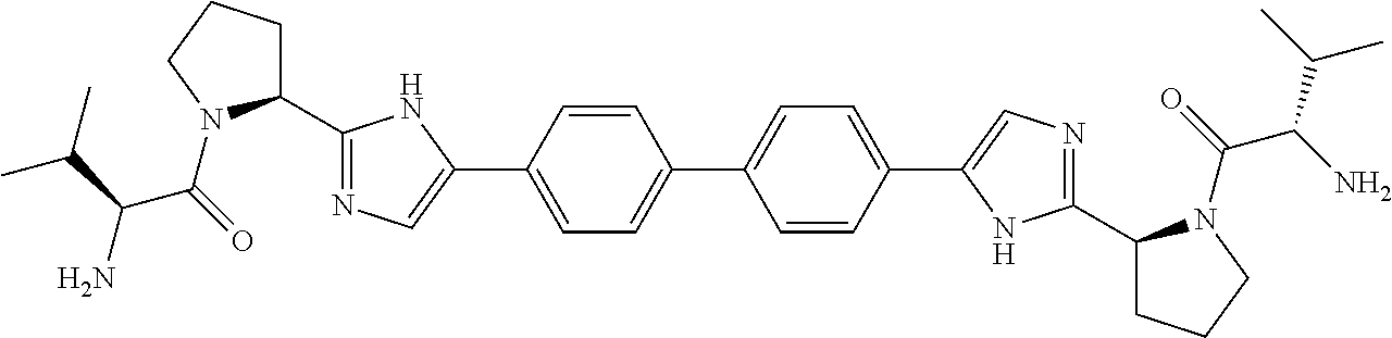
C1(C2=NC=C(C3=CC=C(C4=CC=C(C5=CN=C(C6CCCN6C(C(C(C)C)N)=O)N5)C=C4)C=C3)N2)CCCN1C(C(N)C(C)C)=O
